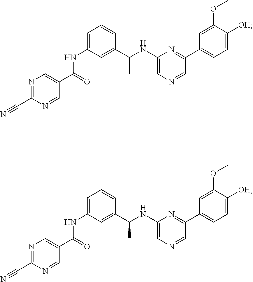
C1=C(NC(C2=CN=C(C#N)N=C2)=O)C=C(C(NC2=CN=CC(C3=CC=C([OH])C(OC)=C3)=N2)C)C=C1.C1=C(NC(C2=CN=C(C#N)N=C2)=O)C=C(C(NC2=CN=CC(C3=CC=C([OH])C(OC)=C3)=N2)C)C=C1
